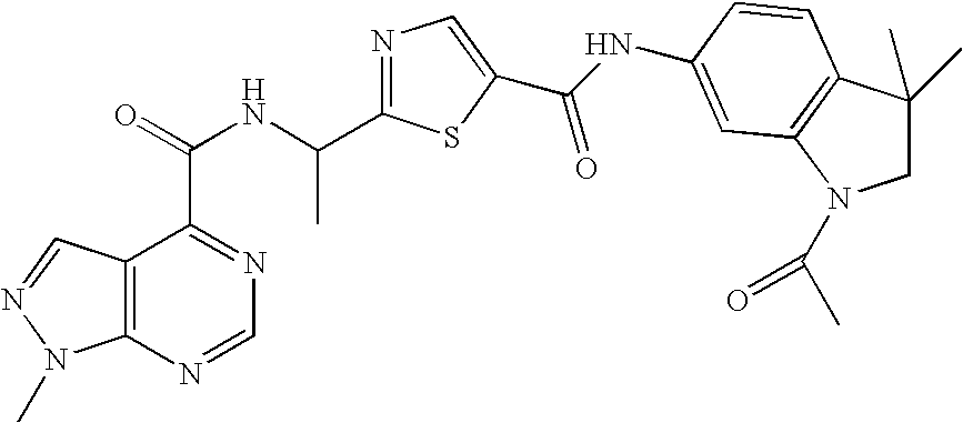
C12=C(N=CN=C1C(=O)NC(C1=NC=C(C(NC3=CC4=C(C(C)(C)CN4C(C)=O)C=C3)=O)S1)C)N(C)N=C2
